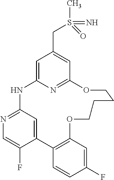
C12=CC(=NC=C1F)NC1=CC(CS(C)(=N)=O)=CC(=N1)OCCCCOC1=C2C=CC(F)=C1
